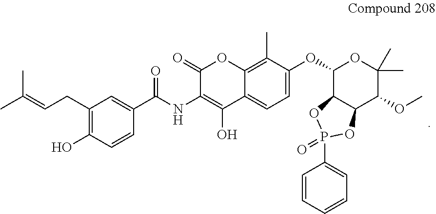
C1=C(OC2C3C(C(OC)C(C)(C)O2)OP(C2=CC=CC=C2)(=O)O3)C(C)=C2C(=C1)C(O)=C(NC(=O)C1=CC(CC=C(C)C)=C(O)C=C1)C(=O)O2
